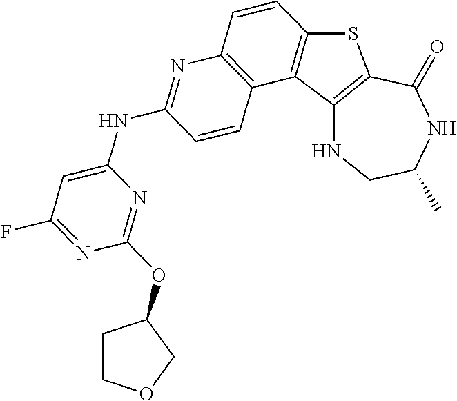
C12=C(C(=O)NC(C)CN1)SC1=C2C2=C(C=C1)N=C(NC1=CC(F)=NC(OC3CCOC3)=N1)C=C2
